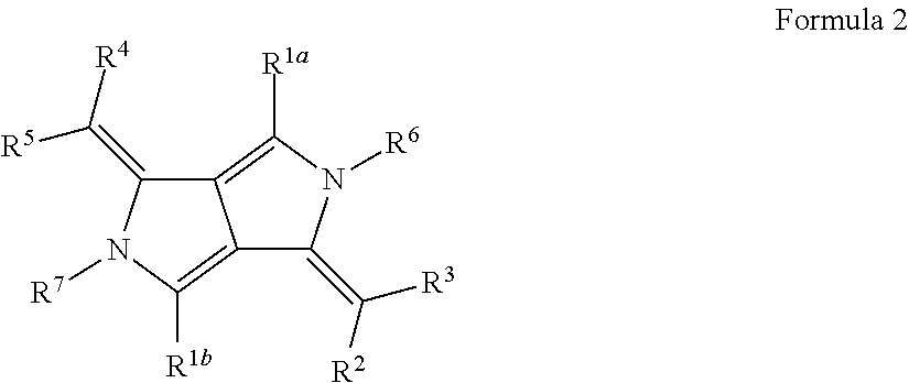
C12=C([R1b])N([R7])C(=C([R4])[R5])C1=C([R1a])N([R6])C2=C([R2])[R3]
